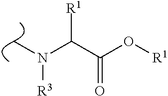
CN(C(C(=O)O[R1])[R1])[R3]
